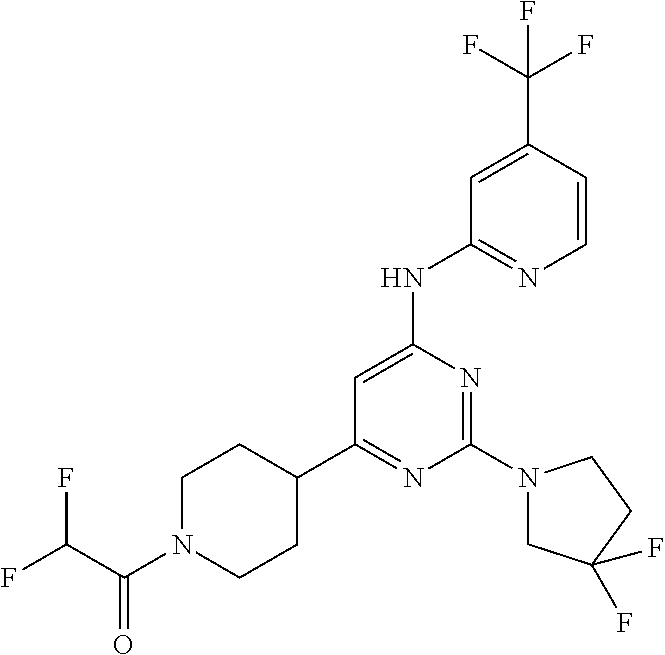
C1=C(C(F)(F)F)C=CN=C1NC1=CC(C2CCN(C(C(F)F)=O)CC2)=NC(N2CC(F)(F)CC2)=N1
